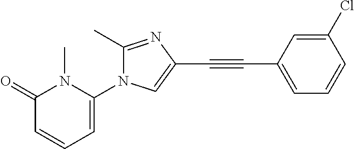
C1(=O)C=CC=C(N2C(C)=NC(C#CC3=CC=CC(Cl)=C3)=C2)N1C
